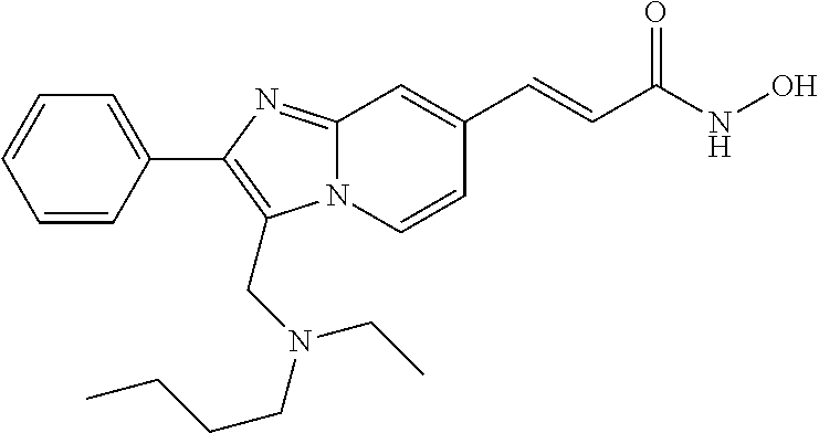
N12C(=NC(C3=CC=CC=C3)=C1CN(CCCC)CC)C=C(C=CC(NO)=O)C=C2
